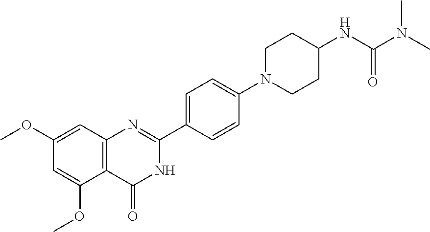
C1(OC)=CC2=C(C(OC)=C1)C(=O)NC(C1=CC=C(N3CCC(NC(N(C)C)=O)CC3)C=C1)=N2
